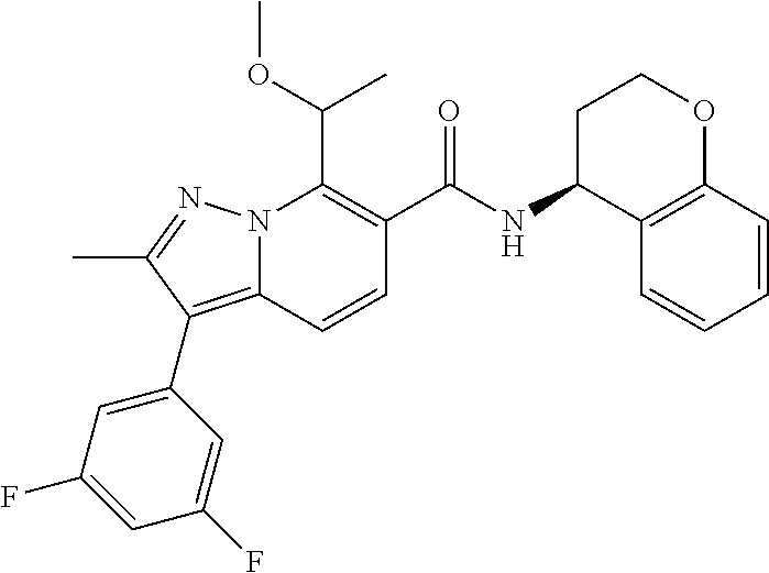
O(C(C1=C(C(NC2C3=C(C=CC=C3)OCC2)=O)C=CC2=C(C3=CC(F)=CC(F)=C3)C(C)=NN12)C)C
